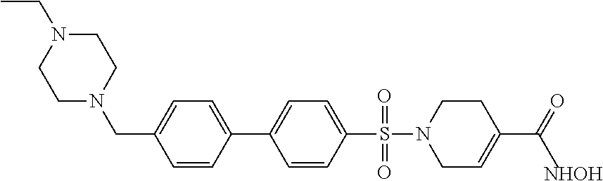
C1=CC(C2=CC=C(S(=O)(=O)N3CC=C(C(=O)C)CC3)C=C2)=CC=C1CN1CCN(CC)CC1.[NHOH]
